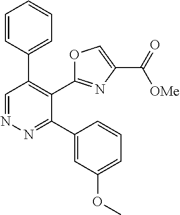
C1=CC(C2=C(C3=NC(C([OMe])=O)=CO3)C(C3=CC(OC)=CC=C3)=NN=C2)=CC=C1
